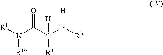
N(C(C(N([R5])[H])([R3])[H])=O)([R1])[R10]
